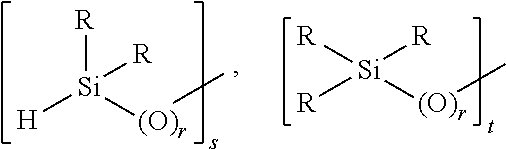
[H][Si]([(O)r]C)([R])[R].[R][Si]([(O)r]C)([R])[R]
